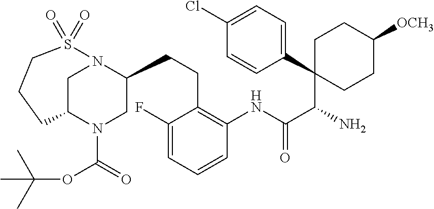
C1CC([OCH3])CCC1(C(N)C(NC1=C(CCC2N3CC(N(C(=O)OC(C)(C)C)C2)CCCS3(=O)=O)C(F)=CC=C1)=O)C1=CC=C(Cl)C=C1
